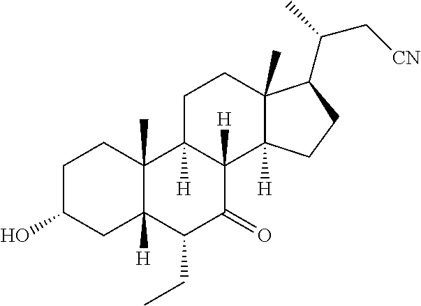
C1C(O)CC2([H])C(C)(C1)C1([H])C([H])(C(=O)C2CC)C2([H])C(C)(CC1)C(C(C[CN])C)CC2
